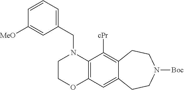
C1COC2=C(N1CC1=CC=CC([OMe])=C1)C([cPr])=C1C(=C2)CCN([Boc])CC1
